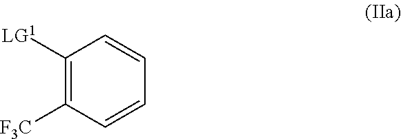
C1([LG1])=C([F3C])C=CC=C1
